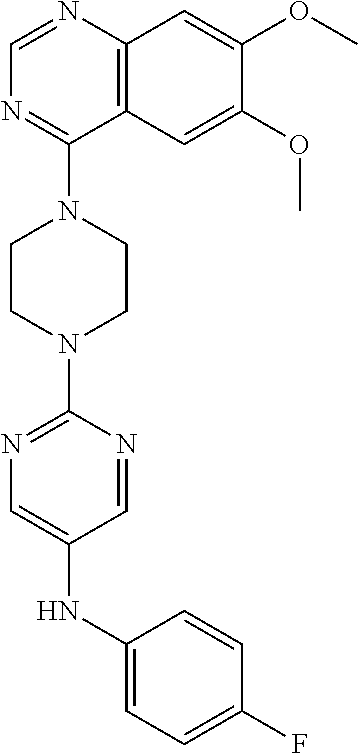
C12=C(N=CN=C1N1CCN(C3=NC=C(NC4=CC=C(F)C=C4)C=N3)CC1)C=C(OC)C(OC)=C2
